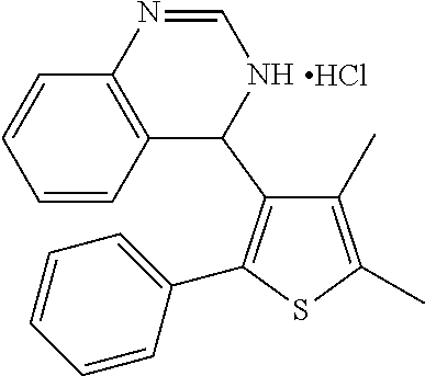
C1(C)=C(C)SC(C2=CC=CC=C2)=C1C1C2=C(C=CC=C2)N=CN1.Cl
